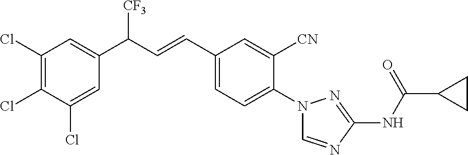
C1(Cl)=C(Cl)C(Cl)=CC(C(C=CC2=CC=C(N3C=NC(NC(C4CC4)=O)=N3)C([CN])=C2)[CF3])=C1
